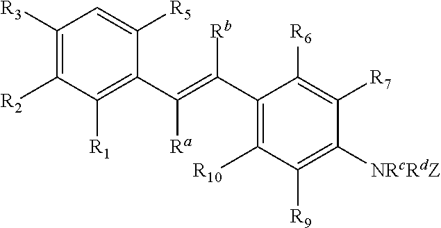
C1([R1])=C(C(=C([Rb])C2=C([R10])C([R9])=C([NRcRdZ])C([R7])=C2[R6])[Ra])C([R5])=CC([R3])=C1[R2]
